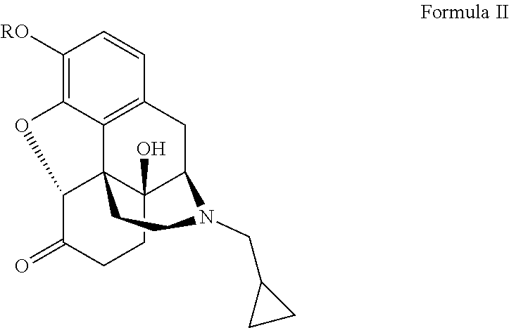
C1([RO])=C2C3=C(C=C1)CC1C4(O)C3(C(O2)C(=O)CC4)CCN1CC1CC1
